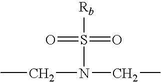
[Rb]S(N(CC)CC)(=O)=O
